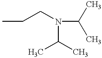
CCCN(C(C)C)C(C)C
